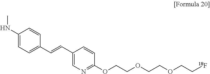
C1(NC)=CC=C(C=CC2=CN=C(OCCOCCOCC[18F])C=C2)C=C1
